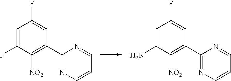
C1=C(F)C([NO2])=C(C2=NC=CC=N2)C=C1F.C1=C(N)C([NO2])=C(C2=NC=CC=N2)C=C1F
